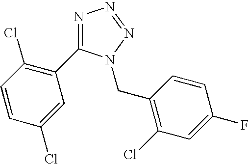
N1=C(C2=C(Cl)C=CC(Cl)=C2)N(CC2=C(Cl)C=C(F)C=C2)N=N1
